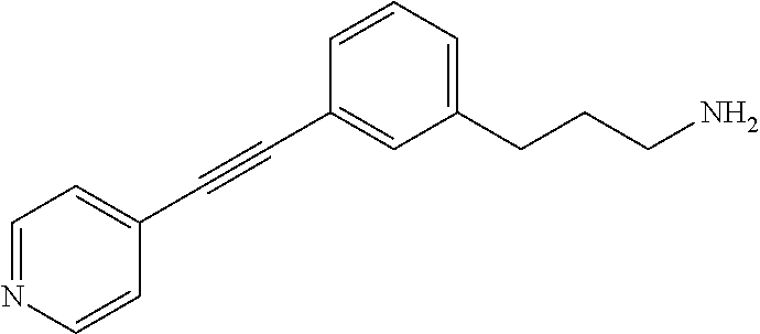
C1(C#CC2=CC(CCCN)=CC=C2)=CC=NC=C1
